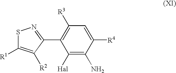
C1([Hal])=C(N)C([R4])=CC([R3])=C1C1=NSC([R1])=C1[R2]
